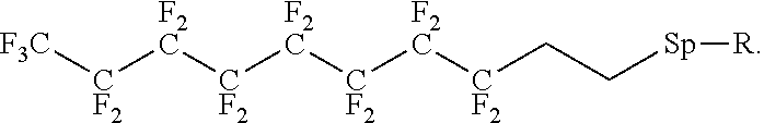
[CF2]([F2C][CF2][F2C][CF2]CC[Sp][R])[F2C][CF2][F3C]
